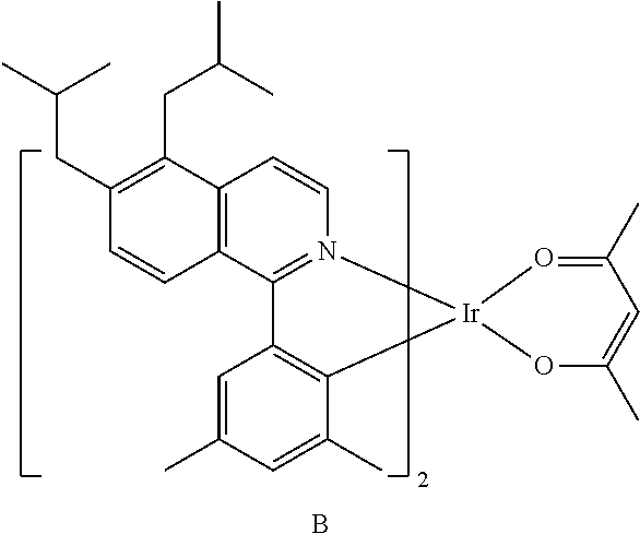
B.C12=C(C3=N(C=C1)[Ir]1(C4=C3C=C(C)C=C4C)O=C(C)C=C(C)O1)C=CC(CC(C)C)=C2CC(C)C
